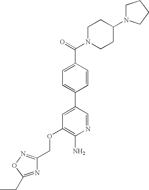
C(OC1=C(N)N=CC(C2=CC=C(C(=O)N3CCC(N4CCCC4)CC3)C=C2)=C1)C1=NOC(CC)=N1
